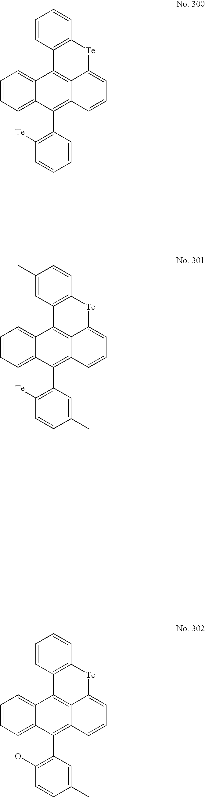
C1=CC2=C3C(=C1)C1=C4C(=C3C3=C([Te]2)C=CC=C3)C=CC=C4[Te]C2=C1C=CC=C2.C1=CC2=C3C(=C1)C1=C4C(=C3C3=C([Te]2)C=CC(C)=C3)C=CC=C4[Te]C2=C1C=C(C)C=C2.C1=CC2=C3C(=C1)C1=C4C(=C3C3=C(O2)C=CC(C)=C3)C=CC=C4[Te]C2=C1C=CC=C2
